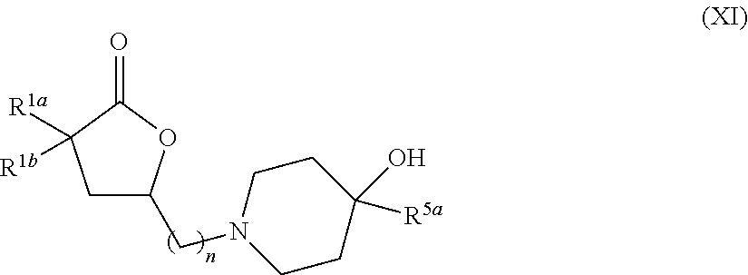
C1C(CN2CCC(O)([R5a])CC2)OC(=O)C1([R1a])[R1b]
